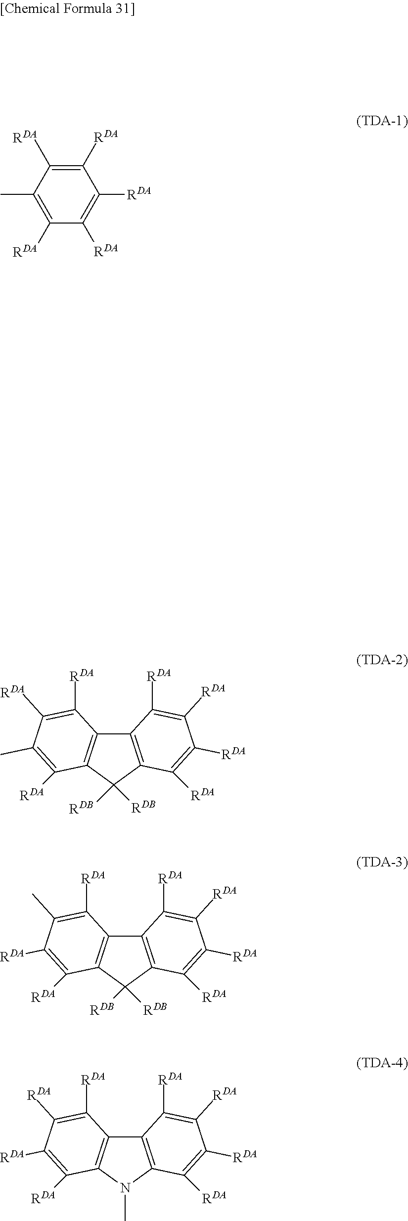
C1([RDA])=C([RDA])C(C)=C([RDA])C([RDA])=C1[RDA].C12=C(C([RDB])([RDB])C3=C1C([RDA])=C([RDA])C(C)=C3[RDA])C([RDA])=C([RDA])C([RDA])=C2[RDA].C12=C(C([RDB])([RDB])C3=C1C([RDA])=C(C)C([RDA])=C3[RDA])C([RDA])=C([RDA])C([RDA])=C2[RDA].C12=C(N(C)C3=C1C([RDA])=C([RDA])C([RDA])=C3[RDA])C([RDA])=C([RDA])C([RDA])=C2[RDA]
